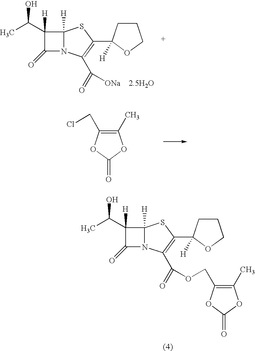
C1(C(C)O)([H])C(=O)N2C1([H])SC(C1([H])CCCO1)=C2C([ONa    2.5H2O])=O.C1(C)=C(CCl)OC(=O)O1.C1(C(C)O)([H])C(=O)N2C1([H])SC(C1([H])CCCO1)=C2C(OCC1=C(C)OC(=O)O1)=O
